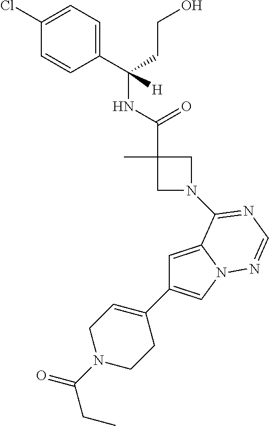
C(=O)(C1(C)CN(C2=NC=NN3C=C(C4=CCN(C(=O)CC)CC4)C=C32)C1)NC(C1=CC=C(Cl)C=C1)(CCO)[H]
